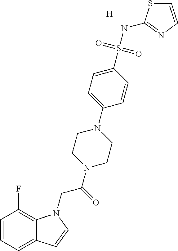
[H].C1=CC=C2C(=C1F)N(CC(=O)N1CCN(C3=CC=C(S(NC4=NC=CS4)(=O)=O)C=C3)CC1)C=C2
